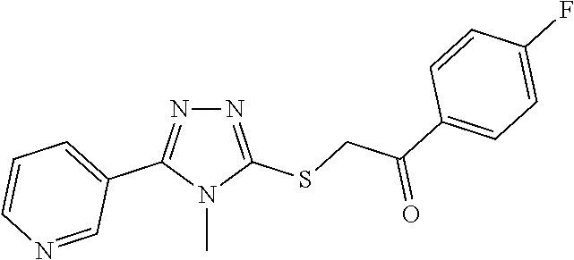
N1=C(SCC(C2=CC=C(F)C=C2)=O)N(C)C(C2=CC=CN=C2)=N1
